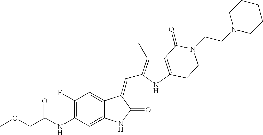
C1(NC(COC)=O)=C(F)C=C2C(=C1)NC(=O)C2=CC1=C(C)C2=C(N1)CCN(CCN1CCCCC1)C2=O
